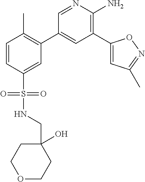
C1=CC(S(NCC2(O)CCOCC2)(=O)=O)=CC(C2=CC(C3=CC(C)=NO3)=C(N)N=C2)=C1C
